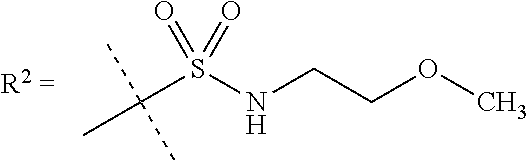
C(S(NCCOC)(=O)=O)(C)(C)C
